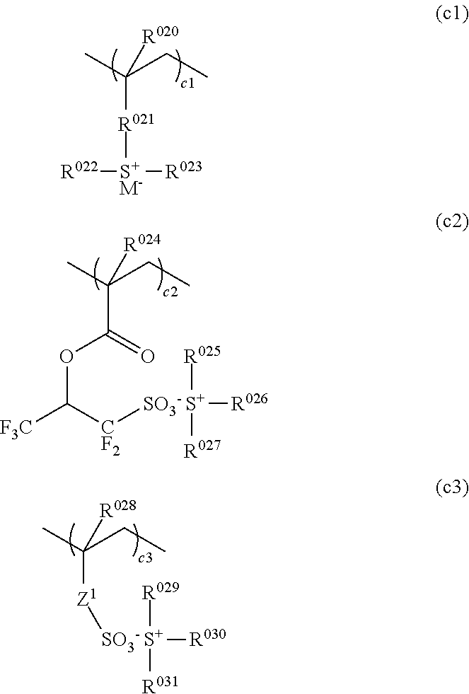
C([R021][S+M-]([R022])[R023])(C)(CC)[R020].C(C(OC([CF2][SO3- S+]([R026])([R025])[R027])[F3C])=O)(C)(CC)[R024].C(C)(CC)([R028])[Z1][SO3- S+]([R030])([R029])[R031]
